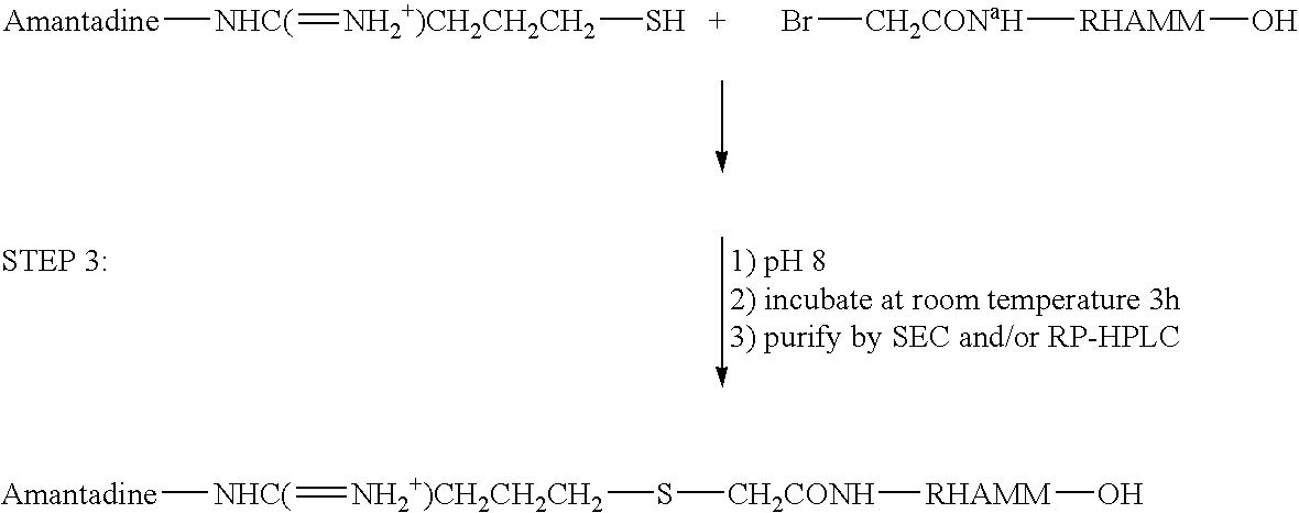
[Amantadine][NHC(]=[NH2+)CH2CH2CH2]S.Br[CH2CONaH][RHAMM]O.[Amantadine][NHC(]=[NH2+)CH2CH2CH2]S[CH2CONH][RHAMM]O
